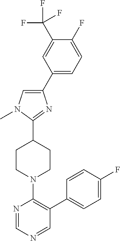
C1(F)=CC=C(C2=CN(C)C(C3CCN(C4=C(C5=CC=C(F)C=C5)C=NC=N4)CC3)=N2)C=C1C(F)(F)F
